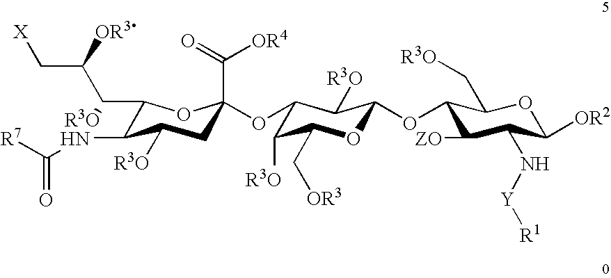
C1(C(C(C[X])[OR3])[R3O])C(NC([R7])=O)C([R3O])CC(OC2C([R3O])C(C[OR3])OC(OC3C([ZO])C(N[Y][R1])C([OR2])OC3C[R3O])C2[R3O])(C(=O)[OR4])O1
